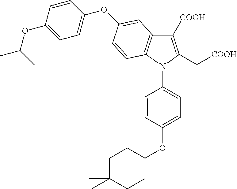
C1=CC(OC2CCC(C)(C)CC2)=CC=C1N1C(C[COOH])=C([COOH])C2=C1C=CC(OC1=CC=C(OC(C)C)C=C1)=C2
